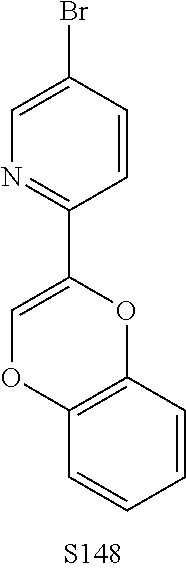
C1(C2=NC=C(Br)C=C2)=COC2=C(O1)C=CC=C2
